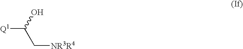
[Q1]C(O)C[NR3R4]
